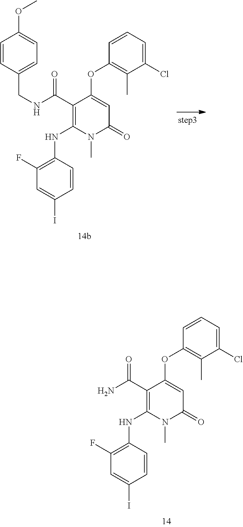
C1(C(NCC2=CC=C(OC)C=C2)=O)=C(NC2=C(F)C=C(I)C=C2)N(C)C(=O)C=C1OC1=C(C)C(Cl)=CC=C1.C1(C(N)=O)=C(NC2=C(F)C=C(I)C=C2)N(C)C(=O)C=C1OC1=C(C)C(Cl)=CC=C1
